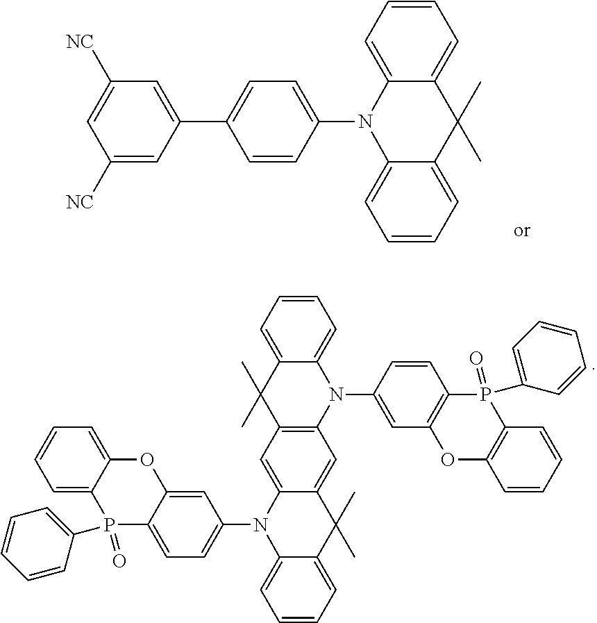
C1([NC])=CC(C2=CC=C(N3C4=CC=CC=C4C(C)(C)C4=CC=CC=C34)C=C2)=CC([NC])=C1.C1=C2C(=CC=C1)OC1=CC(N3C4=CC=CC=C4C(C)(C)C4=CC5=C(C=C34)C(C)(C)C3=CC=CC=C3N5C3=CC4=C(C=C3)P(C3=CC=CC=C3)(=O)C3=C(O4)C=CC=C3)=CC=C1P2(=O)C1=CC=CC=C1
